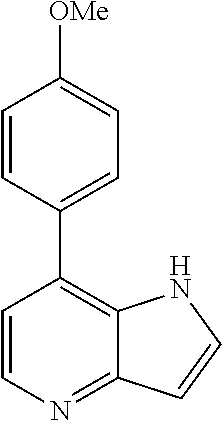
C1=CC(C2=C3C(=NC=C2)C=CN3)=CC=C1[OMe]
